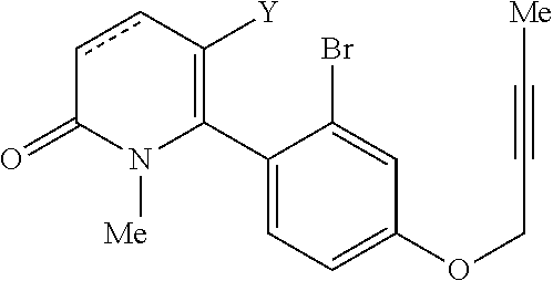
C1(C2=C([Y])ccC(=O)N2[Me])=CC=C(OCC#C[Me])C=C1Br
